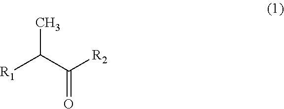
CC(C([R2])=O)[R1]
